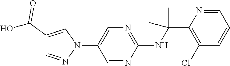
N1(C2=CN=C(NC(C)(C)C3=C(Cl)C=CC=N3)N=C2)C=C(C(O)=O)C=N1
